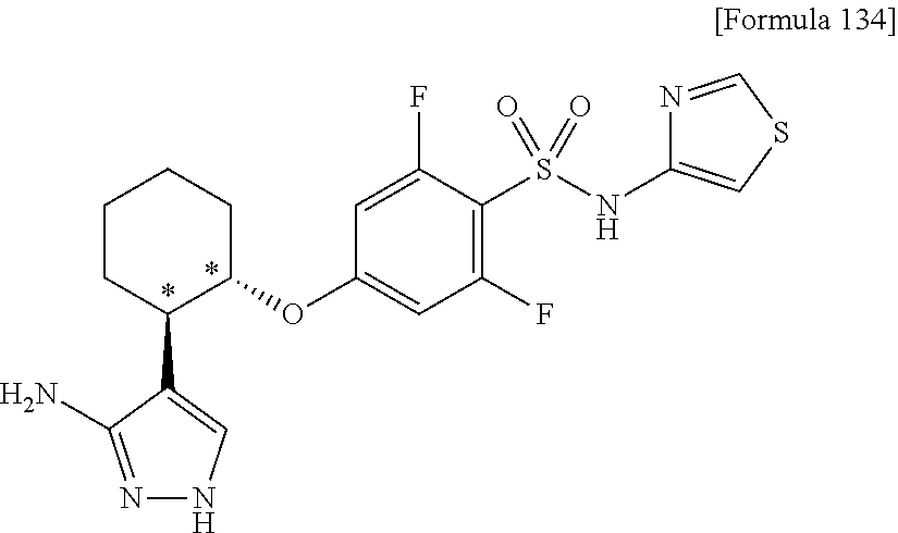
C1CC(C2=CNN=C2N)C(OC2=CC(F)=C(S(NC3=CSC=N3)(=O)=O)C(F)=C2)CC1
